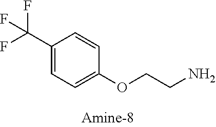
C1(C(F)(F)F)=CC=C(OCCN)C=C1
